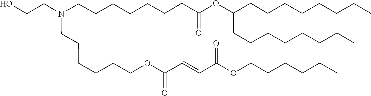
C(C=CC(=O)OCCCCCC)(=O)OCCCCCCN(CCCCCCCC(OC(CCCCCCCC)CCCCCCCC)=O)CCO
